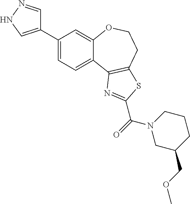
C1(C2=CNN=C2)=CC=C2C(=C1)OCCC1=C2N=C(C(N2CC(COC)CCC2)=O)S1
